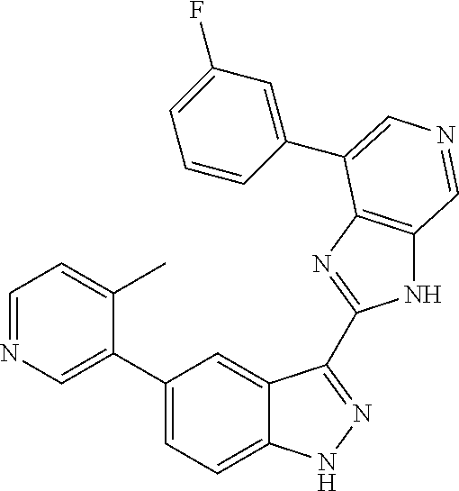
C1(C2=CN=CC=C2C)=CC=C2C(=C1)C(C1=NC3=C(N1)C=NC=C3C1=CC(F)=CC=C1)=NN2
